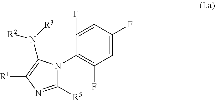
C1([R5])=NC([R1])=C(N([R2])[R3])N1C1=C(F)C=C(F)C=C1F
